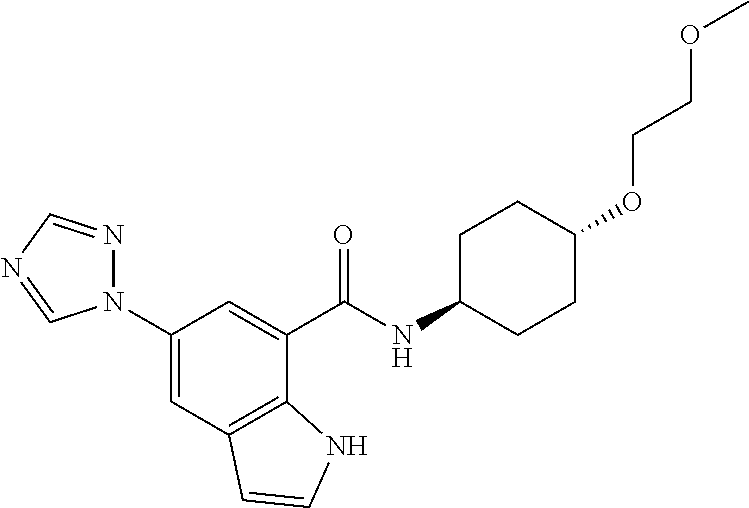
C1(N2N=CN=C2)=CC2=C(C(C(NC3CCC(OCCOC)CC3)=O)=C1)NC=C2
